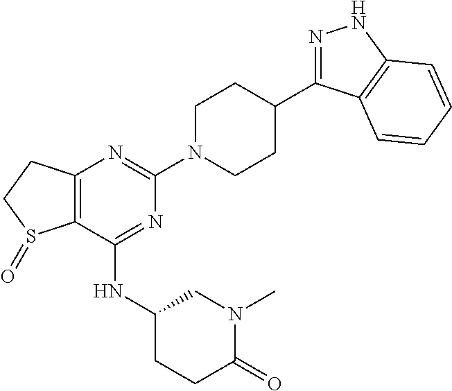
C12=C(C(NC3CCC(=O)N(C)C3)=NC(N3CCC(C4=NNC5=C4C=CC=C5)CC3)=N1)S(=O)CC2
